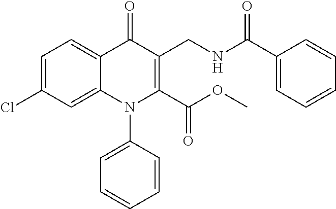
C1=C(Cl)C=C2C(=C1)C(=O)C(CNC(C1=CC=CC=C1)=O)=C(C(OC)=O)N2C1=CC=CC=C1
